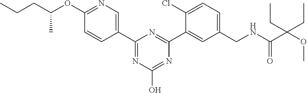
C1(C2=NC(O)=NC(C3=CC(CNC(=O)C(OC)(CC)CC)=CC=C3Cl)=N2)=CN=C(OC(CCC)C)C=C1
